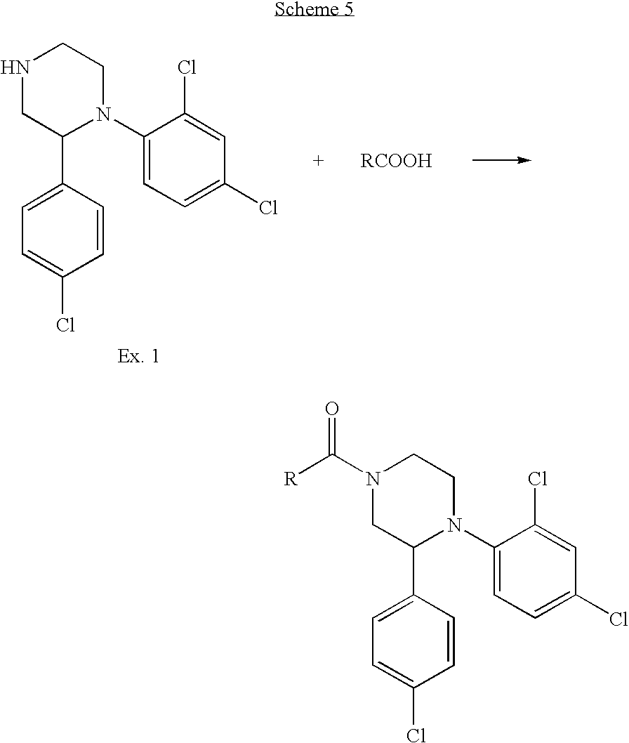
N1(C([R])=O)CC(C2=CC=C(Cl)C=C2)N(C2=CC=C(Cl)C=C2Cl)CC1.N1CC(C2=CC=C(Cl)C=C2)N(C2=CC=C(Cl)C=C2Cl)CC1
